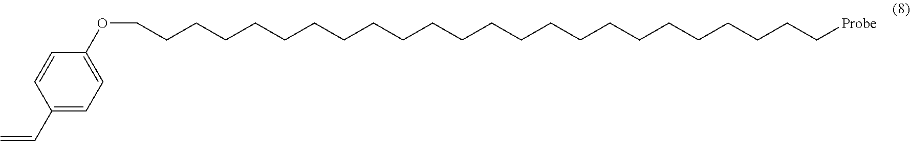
C1(C=C)=CC=C(OCCCCCCCCCCCCCCCCCCCCCCCC[Probe])C=C1
